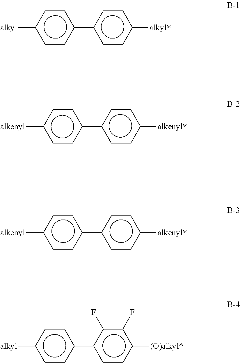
[alkyl]c1ccc(-c2ccc([alkyl*])cc2)cc1.[alkenyl]c1ccc(-c2ccc([alkenyl*])cc2)cc1.[alkenyl]c1ccc(-c2ccc([alkenyl*])cc2)cc1.[alkyl]c1ccc(-c2ccc([(O)alkyl*])c(F)c2F)cc1
